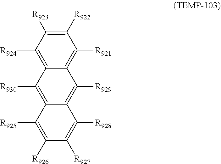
C1([R922])=C([R923])C([R924])=C2C(=C1[R921])C([R929])=C1C(=C2[R930])C([R925])=C([R926])C([R927])=C1[R928]
